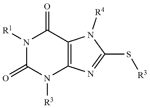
N1([R1])C(=O)N([R3])C2=C(C1=O)N([R4])C(S[R3])=N2
